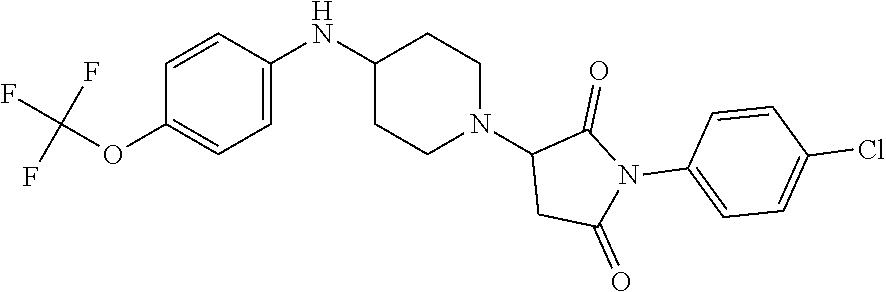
C1=C(NC2CCN(C3CC(=O)N(C4=CC=C(Cl)C=C4)C3=O)CC2)C=CC(OC(F)(F)F)=C1
